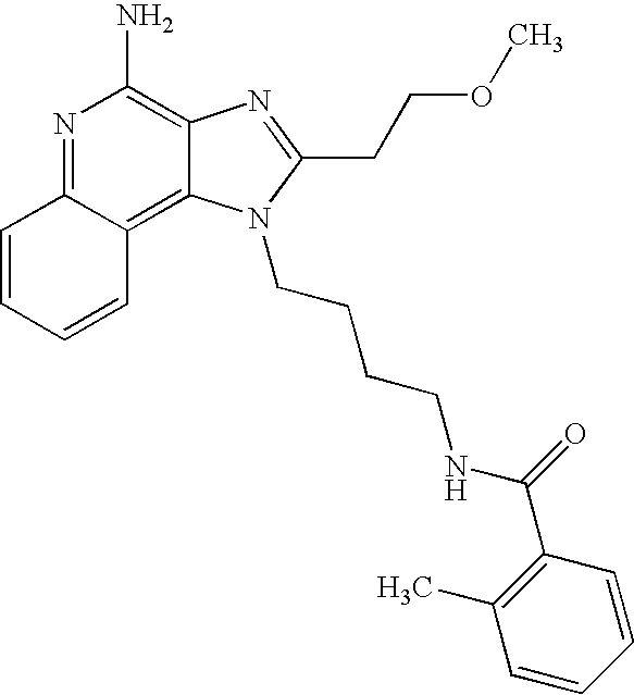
N1=C2C(=C3C(=C1N)N=C(CCOC)N3CCCCNC(=O)C1=C(C)C=CC=C1)C=CC=C2
